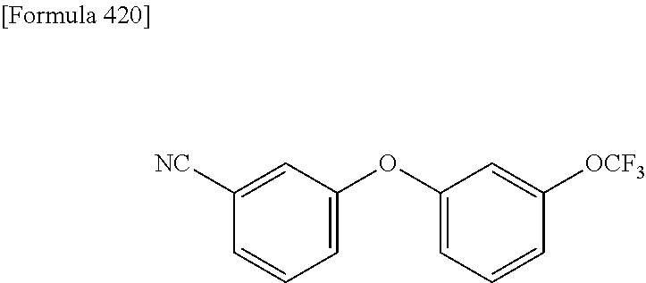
C1=C(OC2=CC=CC([OCF3])=C2)C=C([NC])C=C1
